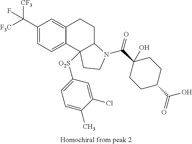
C1(C([CF3])([F3C])F)=CC=C2C(=C1)CCC1C2([O2S]C2=CC=C(C)C(Cl)=C2)CCN1C(C1(O)CCC(C(=O)O)CC1)=O
